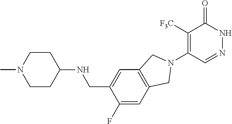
C12=C(C=C(CNC3CCN(C)CC3)C(F)=C1)CN(C1=C([F3C])C(=O)NN=C1)C2
